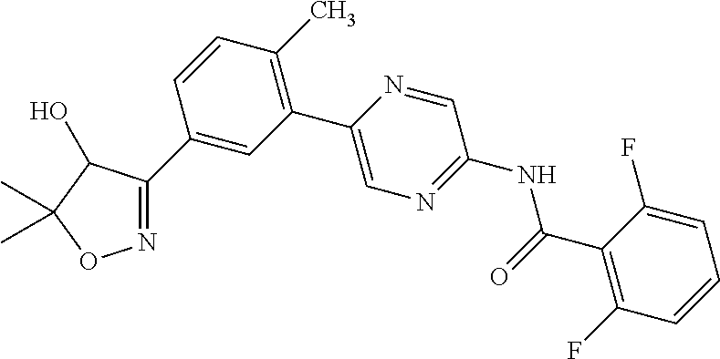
C1(C)=C(C2=CN=C(NC(C3=C(F)C=CC=C3F)=O)C=N2)C=C(C2=NOC(C)(C)C2O)C=C1
